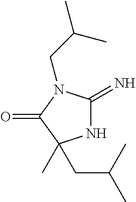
N1C(=N)N(CC(C)C)C(=O)C1(C)CC(C)C
